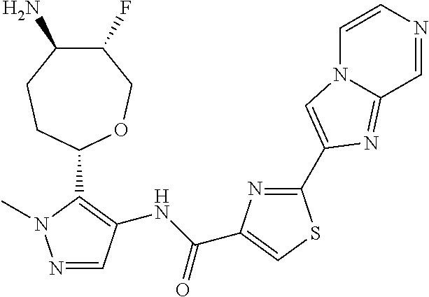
C1(F)C(N)CCC(C2=C(NC(=O)C3=CSC(C4=CN5C=CN=CC5=N4)=N3)C=NN2C)OC1
